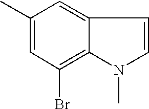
C1(C)=CC(Br)=C2C(=C1)C=CN2C
